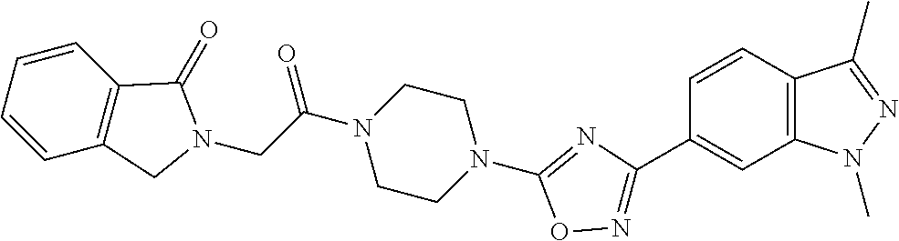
C(C(N1CCN(C2=NC(C3=CC4=C(C=C3)C(C)=NN4C)=NO2)CC1)=O)N1C(=O)C2=C(C1)C=CC=C2
